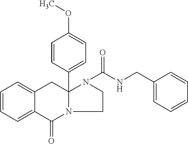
C1=CC=C2C(=C1)CC1(C3=CC=C(OC)C=C3)N(C2=O)CCN1C(NCC1=CC=CC=C1)=O
